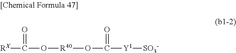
[RX]C(O[R40]OC([Y1][SO3-])=O)=O
